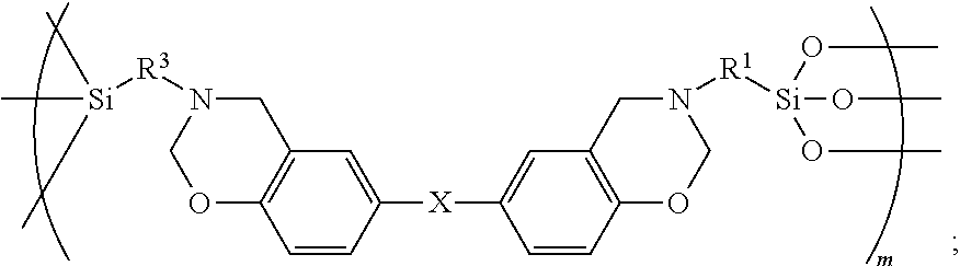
[Si]([R3]N1COC2=C(C1)C=C([X]C1=CC3=C(OCN([R1][Si](OC)(OC)OC)C3)C=C1)C=C2)(C)(C)C
